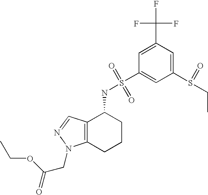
N(C1C2=C(CCC1)N(CC(=O)OCC)N=C2)S(C1=CC(S(CC)=O)=CC(C(F)(F)F)=C1)(=O)=O
